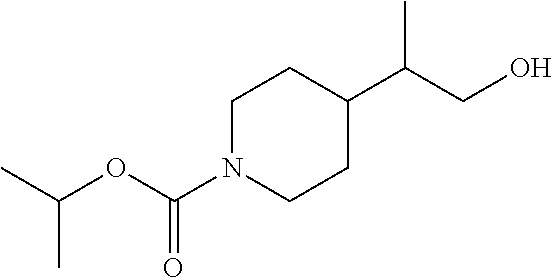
C1N(C(OC(C)C)=O)CCC(C(CO)C)C1
